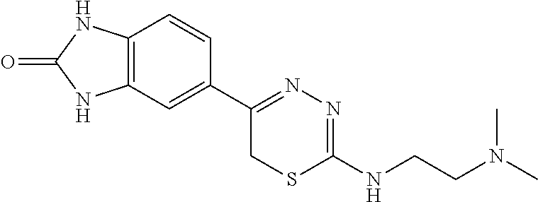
C12=C(C=C(C3=NN=C(NCCN(C)C)SC3)C=C1)NC(=O)N2
